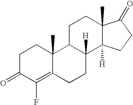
C1C(=O)C(F)=C2C(C)(C1)C1C([H])(CC2)C2([H])C(C)(CC1)C(=O)CC2
